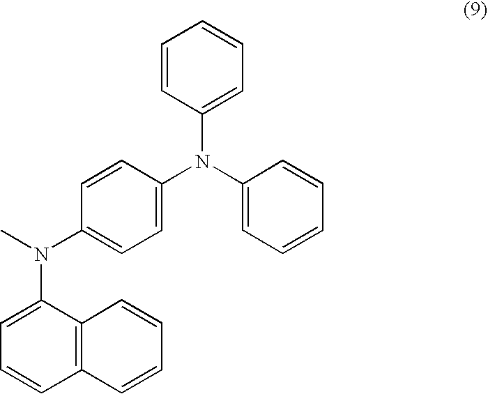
C1=C(N(C)C2=CC=C(N(C3=CC=CC=C3)C3=CC=CC=C3)C=C2)C2=C(C=C1)C=CC=C2
